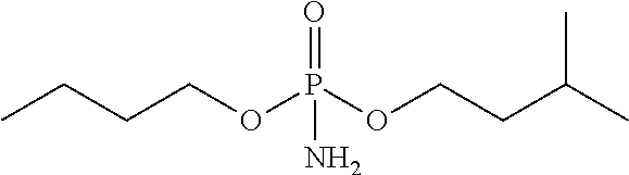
CCCCOP(OCCC(C)C)(=O)N
